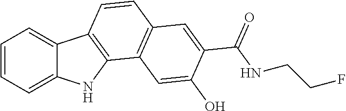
C1=CC=C2C(=C1)C1=C(N2)C2=C(C=C1)C=C(C(NCCF)=O)C(O)=C2
